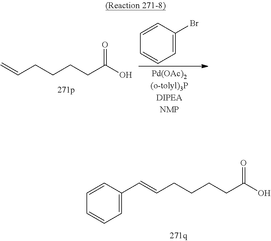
C(=CCCCCC(O)=O)C1=CC=CC=C1.C=CCCCCC(O)=O.C1(Br)=CC=CC=C1
